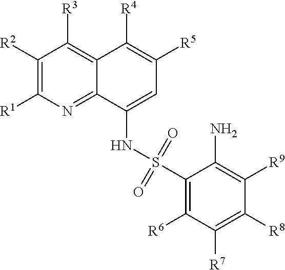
C1=C(NS(C2=C([R6])C([R7])=C([R8])C([R9])=C2N)(=O)=O)C2=NC([R1])=C([R2])C([R3])=C2C([R4])=C1[R5]
